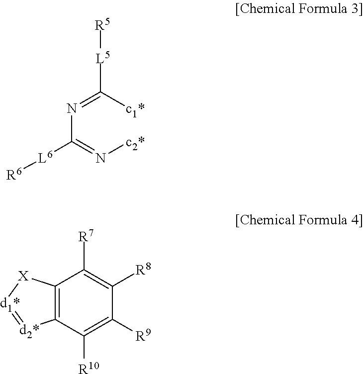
N(C(=N[c2*])[L6][R6])=C([c1*])[L5][R5].C12=C(C([R10])=C([R9])C([R8])=C1[R7])[d2*]=[d1*][X]2
